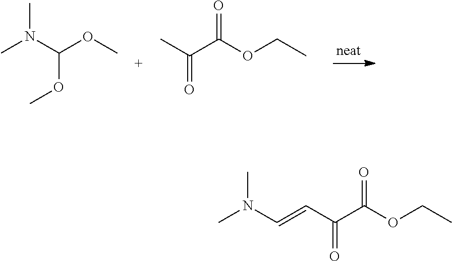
CN(C(OC)OC)C.CC(C(OCC)=O)=O.CN(C=CC(C(OCC)=O)=O)C
